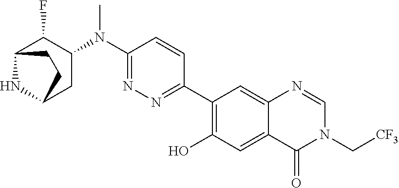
C1(N(C2=NN=C(C3=C(O)C=C4C(=C3)N=CN(C[CF3])C4=O)C=C2)C)C(F)C2NC(C1)CC2
